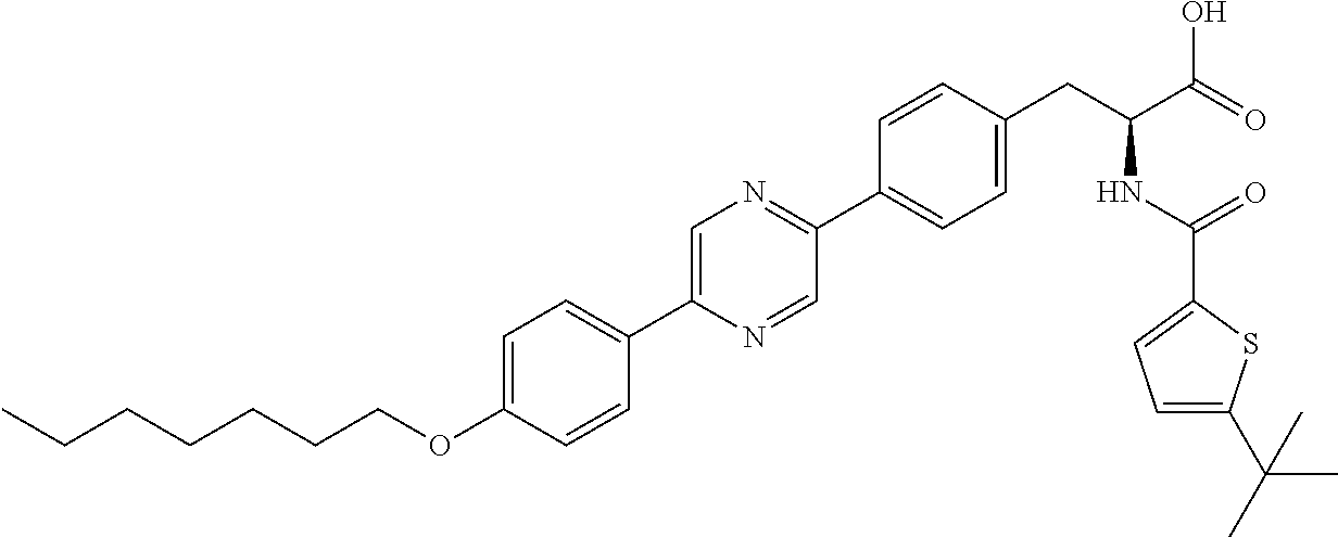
C(OC1=CC=C(C2=CN=C(C3=CC=C(CC(NC(=O)C4=CC=C(C(C)(C)C)S4)C(=O)O)C=C3)C=N2)C=C1)CCCCCC
